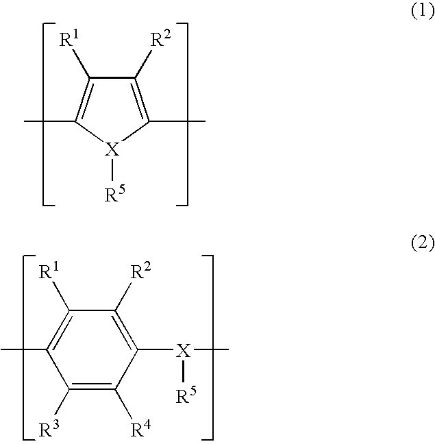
C1([R2])=C(C)[X]([R5])C(C)=C1[R1].C1([R1])=C(C)C([R3])=C([R4])C([X]([R5])C)=C1[R2]
